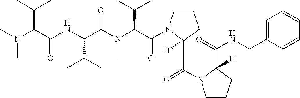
CN(C(C(NC(C(N(C(C(N1CCCC1(C(=O)N1CCCC1(C(NCC1=CC=CC=C1)=O)[H])[H])=O)C(C)C)C)=O)C(C)C)=O)C(C)C)C
